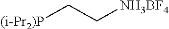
[(i-Pr2)P]CC[NH3BF4]
